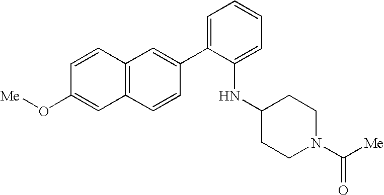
C12=C(C=CC(C3=CC=CC=C3NC3CCN(C([Me])=O)CC3)=C1)C=C(O[Me])C=C2
